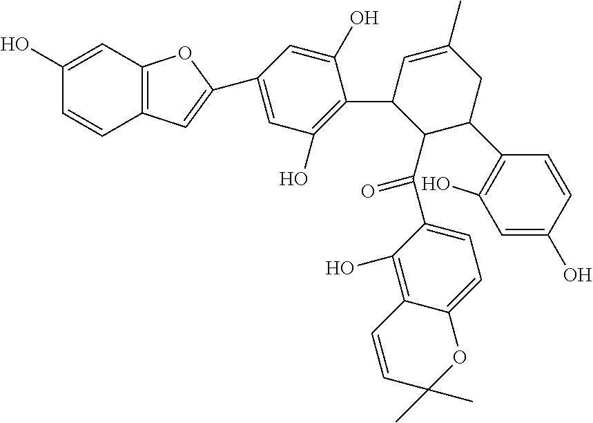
C12=C(C=C(C3=CC(O)=C(C4C(C(C5=CC=C6C(=C5O)C=CC(C)(C)O6)=O)C(C5=C(O)C=C(O)C=C5)CC(C)=C4)C(O)=C3)O1)C=CC(O)=C2
